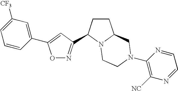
C1=CC(C2=CC(C3CCC4N3CCN(C3=C([NC])N=CC=N3)C4)=NO2)=CC([CF3])=C1
